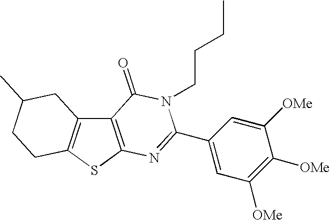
C12=C(SC3=C1CC(C)CC3)N=C(C1=CC([OMe])=C([OMe])C([OMe])=C1)N(CCCC)C2=O
